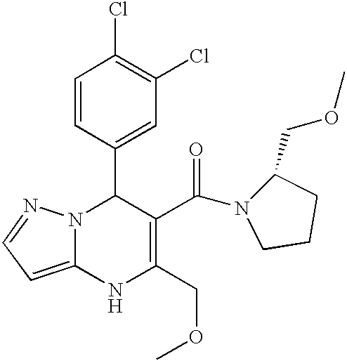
C1=CC(C2N3C(=CC=N3)NC(COC)=C2C(N2C(COC)CCC2)=O)=CC(Cl)=C1Cl
